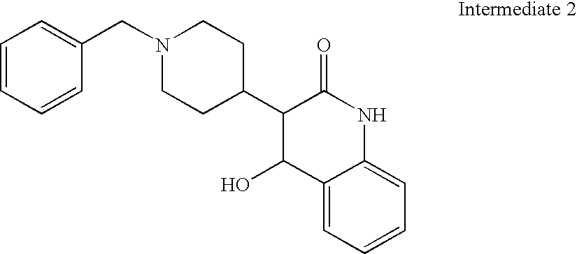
C1=CC=CC(CN2CCC(C3C(O)C4=CC=CC=C4NC3=O)CC2)=C1
